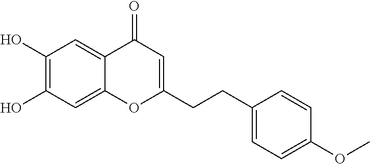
C1(O)=C(O)C=C2C(=C1)C(=O)C=C(CCC1=CC=C(OC)C=C1)O2
